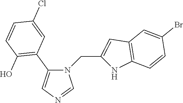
N1(CC2=CC3=C(N2)C=CC(Br)=C3)C(C2=C(O)C=CC(Cl)=C2)=CN=C1
